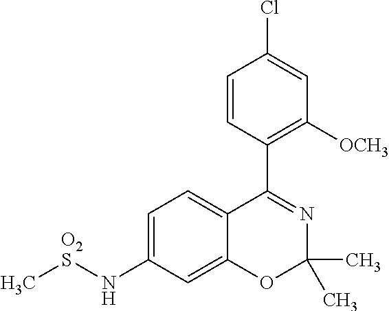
C1=CC(C2=NC(C)(C)OC3=CC(N[O2S]C)=CC=C23)=C([OCH3])C=C1Cl
